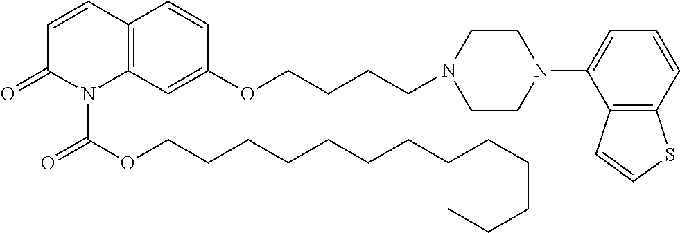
C12=C(C=C(OCCCCN3CCN(C4=CC=CC5=C4C=CS5)CC3)C=C1)N(C(OCCCCCCCCCCCCC)=O)C(=O)C=C2
